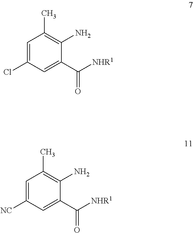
C1=C(Cl)C=C(C([NHR1])=O)C(N)=C1C.C1=C([NC])C=C(C([NHR1])=O)C(N)=C1C
